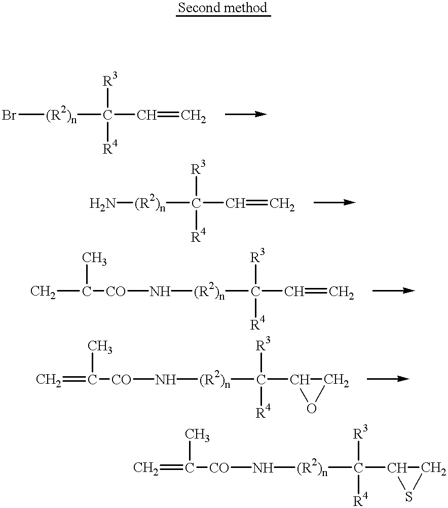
Br[(R2)n]C(C=C)([R3])[R4].N([(R2)n]C(C1SC1)([R3])[R4])[CO]C(=C)C.[Second method].N[(R2)n]C(C=C)([R3])[R4].N([(R2)n]C(C=C)([R3])[R4])[CO]C(C)C.N([(R2)n]C(C1OC1)([R3])[R4])[CO]C(=C)C
